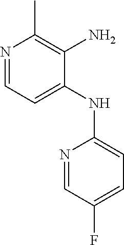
N1=CC=C(NC2=CC=C(F)C=N2)C(N)=C1C
